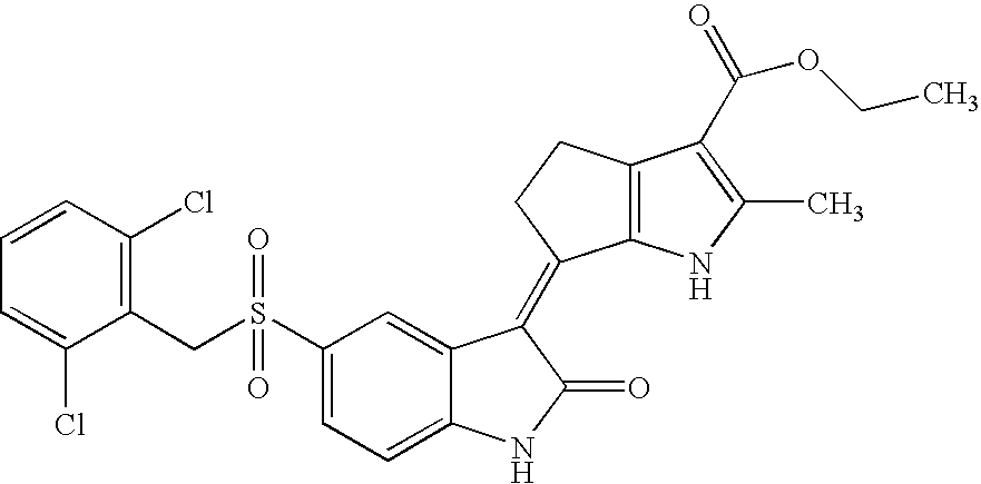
C12=C(NC(C)=C1C(=O)OCC)C(=C1C3=CC(S(CC4=C(Cl)C=CC=C4Cl)(=O)=O)=CC=C3NC1=O)CC2
